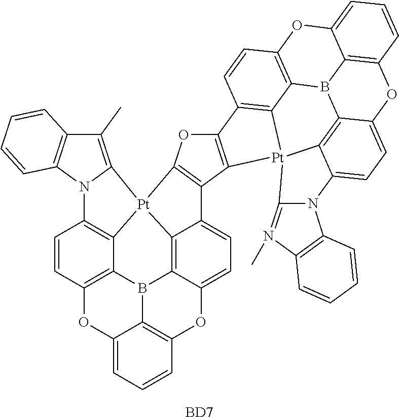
C1=CC2=C3C4=C1N1C(=C(C)C5=C1C=CC=C5)[Pt]41C4=C5B3C3=C(OC5=CC=C4C4=C1OC1=C4[Pt]45C6=C1C=CC1=C6B6C7=C(C=CC=C7O1)OC1=CC=C(C4=C61)N1C5=N(C)C4=C1C=CC=C4)C=CC=C3O2.[BD7]
